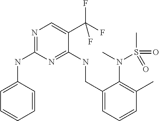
N1=C(NC2=CC=CC=C2)N=C(NCC2=CC=CC(C)=C2N(S(C)(=O)=O)C)C(C(F)(F)F)=C1
